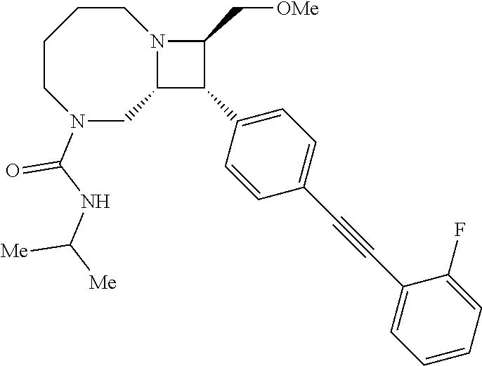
C1CCCN(C(NC([Me])[Me])=O)CC2N1C(C[OMe])C2C1=CC=C(C#CC2=CC=CC=C2F)C=C1
